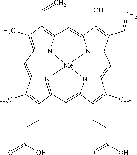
C12=C(C)C(C=C)=C3N1[Me]14N5=C(C(CCC(=O)O)=C(C)C5=C2)C=C2N1C(=CC1=N4C(=C3)C(C)=C1C=C)C(C)=C2CCC(O)=O
